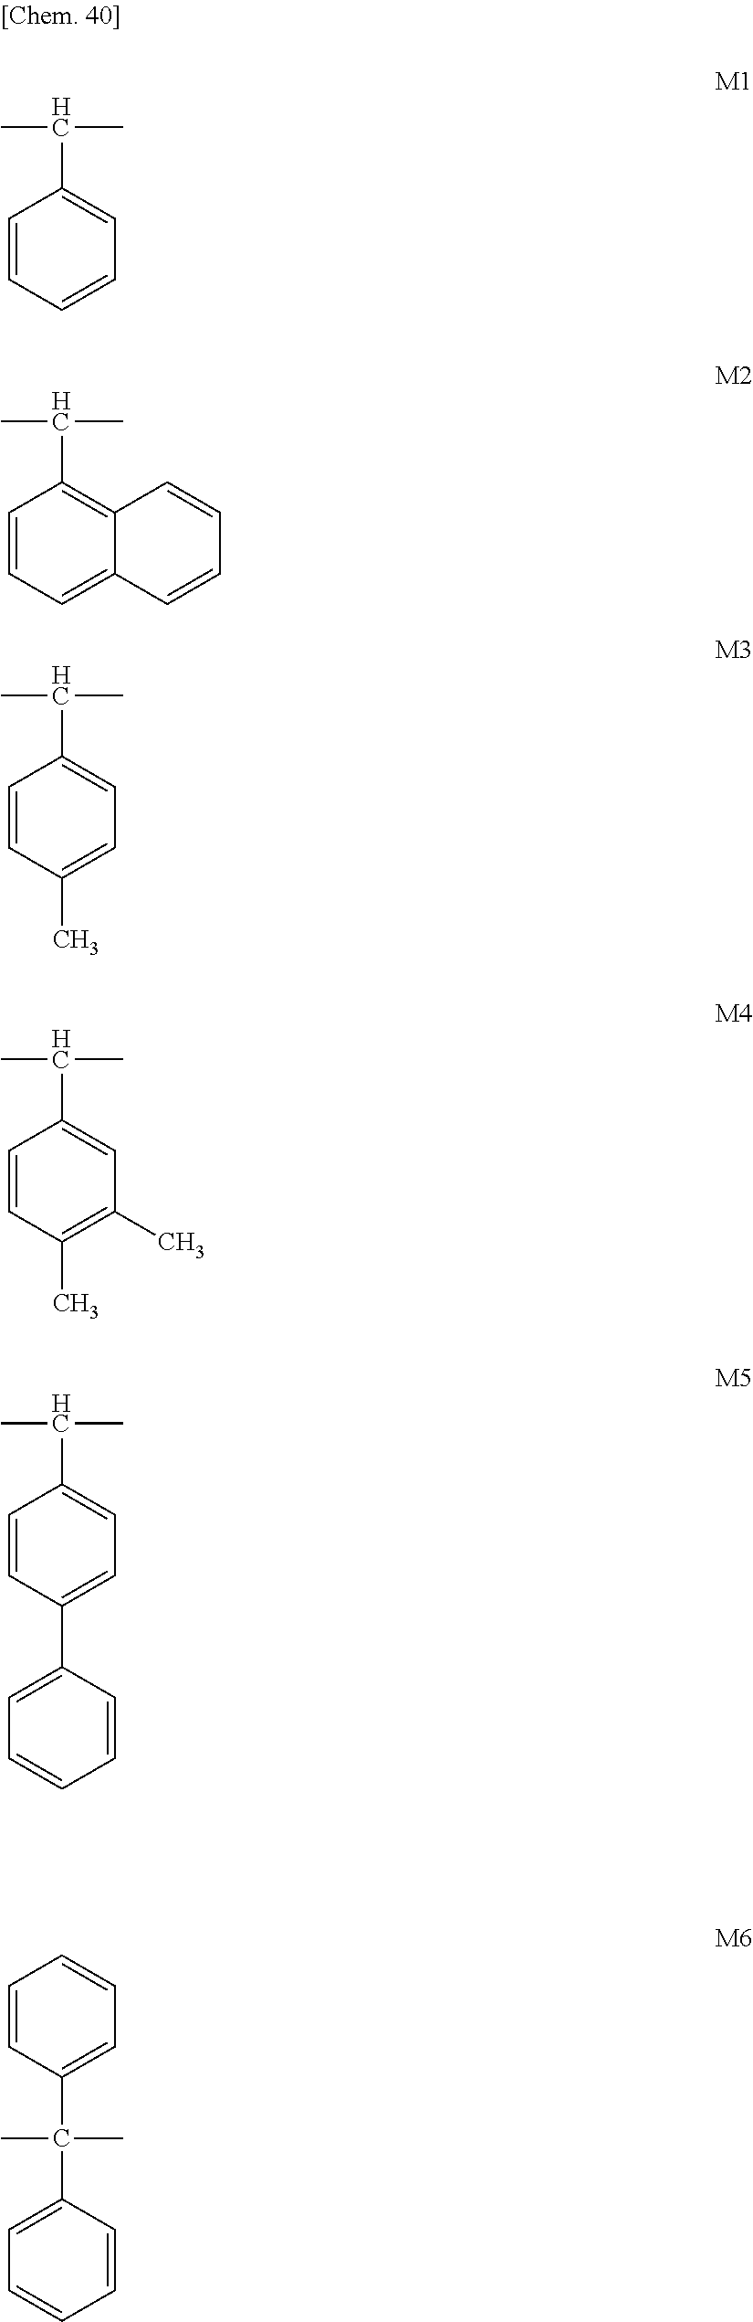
CC(C)C1=CC=CC=C1.CC(C)C1=C2C(=CC=C1)C=CC=C2.CC(C)C1=CC=C(C)C=C1.CC(C)C1=CC(C)=C(C)C=C1.CC(C)C1=CC=C(C2=CC=CC=C2)C=C1.C1=CC=C(C(C2=CC=CC=C2)(C)C)C=C1
